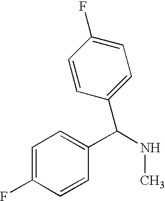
C1=C(F)C=CC(C(NC)C2=CC=C(F)C=C2)=C1
